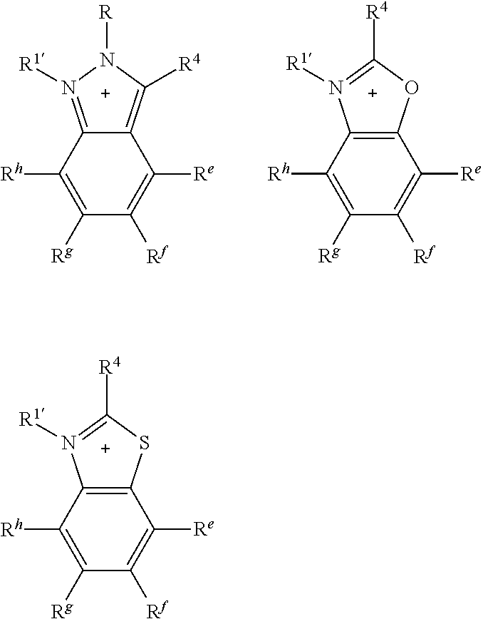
C1([Rh])=C([Rg])C([Rf])=C([Re])C2=C1N([R1])=C([R4])S2.C1([Rh])=C([Rg])C([Rf])=C([Re])C2=C([R4])N([R])N([R1])=C12.C1([Rh])=C([Rg])C([Rf])=C([Re])C2=C1N([R1])=C([R4])O2
